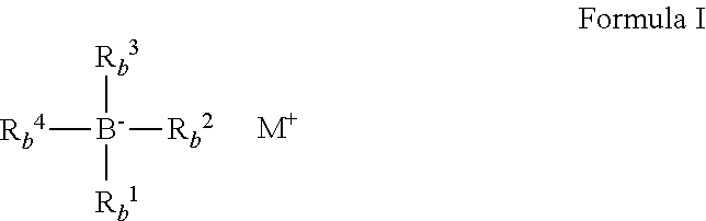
[Rb4][B-]([Rb2])([Rb3])[Rb1].[M+]
